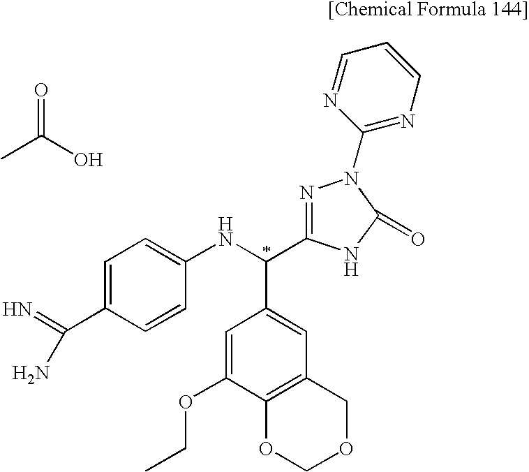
C1=CC=NC(N2N=C(C(NC3=CC=C(C(N)=N)C=C3)C3=CC4=C(C(OCC)=C3)OCOC4)NC2=O)=N1.C(C)(O)=O
